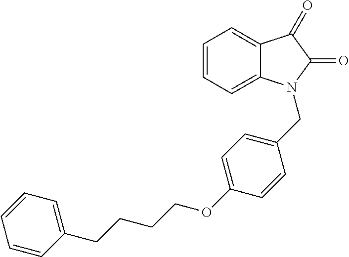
C12=CC=CC=C1N(CC1=CC=C(OCCCCC3=CC=CC=C3)C=C1)C(=O)C2=O
